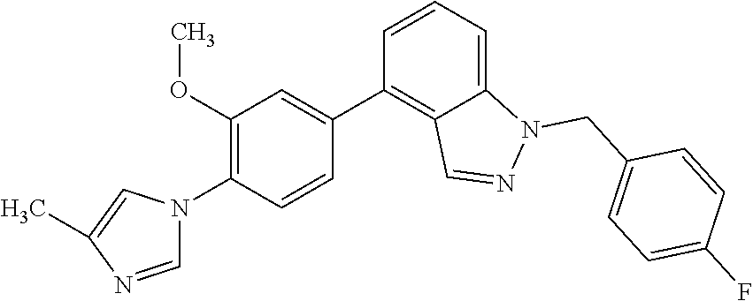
C12=C(C3=CC(OC)=C(N4C=NC(C)=C4)C=C3)C=CC=C1N(CC1=CC=C(F)C=C1)N=C2
